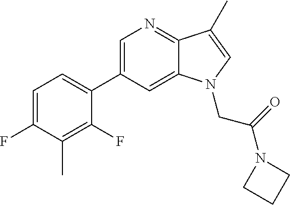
C1=C(F)C(C)=C(F)C(C2=CN=C3C(=C2)N(CC(=O)N2CCC2)C=C3C)=C1
